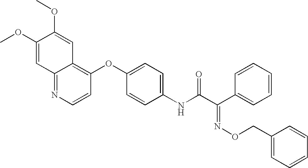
COC1=CC2=NC=CC(OC3=CC=C(NC(C(C4=CC=CC=C4)=NOCC4=CC=CC=C4)=O)C=C3)=C2C=C1OC
